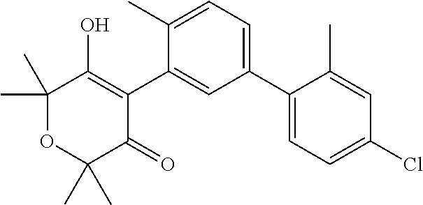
C1(C2=CC=C(C)C(C3=C(O)C(C)(C)OC(C)(C)C3=O)=C2)=CC=C(Cl)C=C1C
